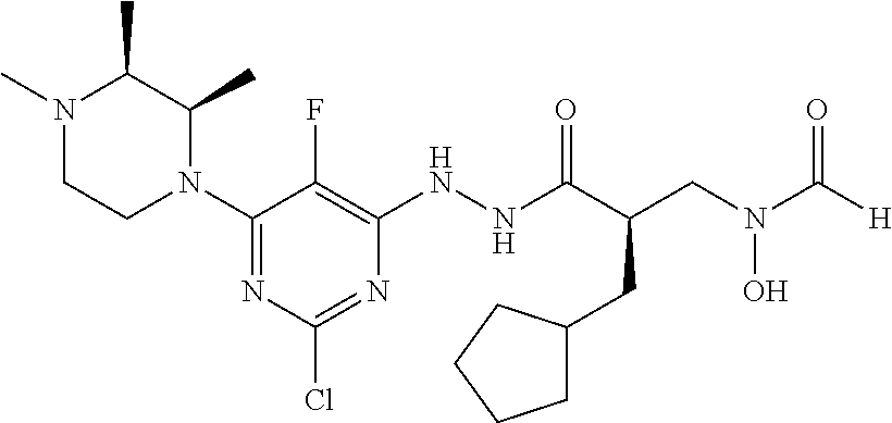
N1(C2=NC(Cl)=NC(NNC(C(CN(C([H])=O)O)CC3CCCC3)=O)=C2F)C(C)C(C)N(C)CC1
